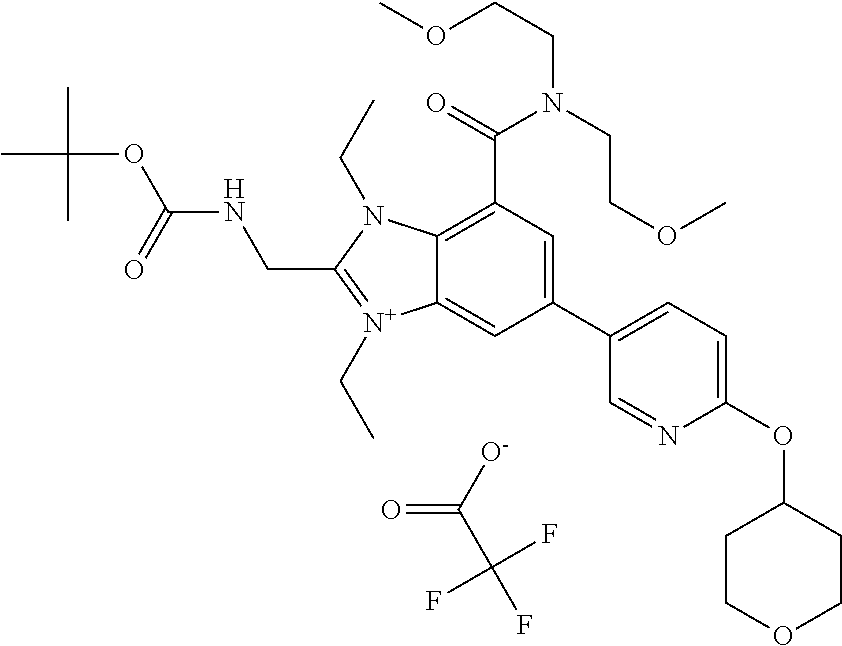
CC(OC(NCC1=[N+](CC)C2=CC(C3=CC=C(OC4CCOCC4)N=C3)=CC(C(=O)N(CCOC)CCOC)=C2N1CC)=O)(C)C.O=C([O-])C(F)(F)F
